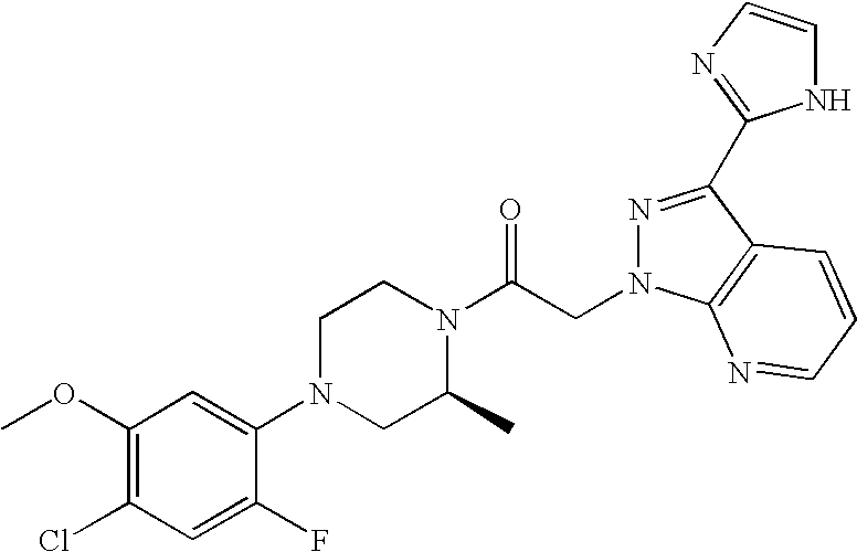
C1(OC)=C(Cl)C=C(F)C(N2CC(C)N(C(CN3N=C(C4=NC=CN4)C4=C3N=CC=C4)=O)CC2)=C1
